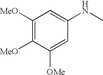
C1([MeO])=C([MeO])C([OMe])=CC(NC)=C1
